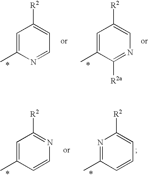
C1=C(C)N=CC=C1[R2].C1=C(C)C([R2a])=NC=C1[R2].C1=C(C)C=CN=C1[R2].N1=C(C)C=CC=C1[R2]
